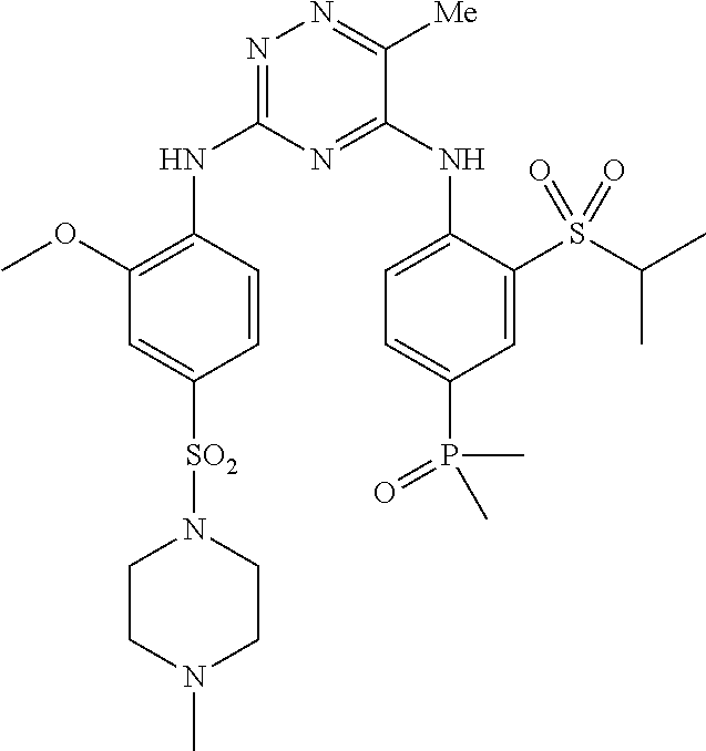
N1=C(NC2=C(OC)C=C([SO2]N3CCN(C)CC3)C=C2)N=C(NC2=CC=C(P(=O)(C)C)C=C2S(C(C)C)(=O)=O)C([Me])=N1
